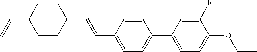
C1CC(C=C)CCC1C=CC1=CC=C(C2=CC=C(OCC)C(F)=C2)C=C1
